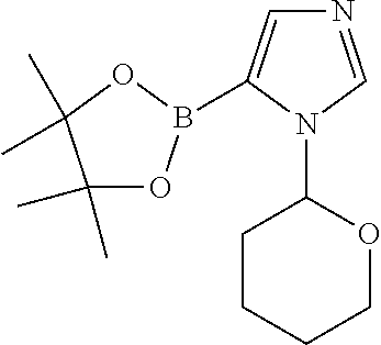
N1=CN(C2CCCCO2)C(B2OC(C)(C)C(C)(C)O2)=C1
